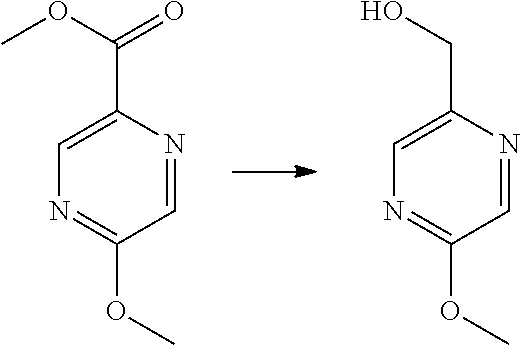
N1=C(OC)C=NC(CO)=C1.N1=C(OC)C=NC(C(=O)OC)=C1
